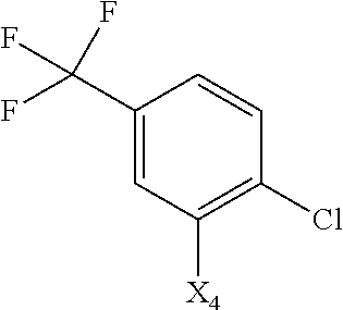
C1(C(F)(F)F)=CC([X4])=C(Cl)C=C1
